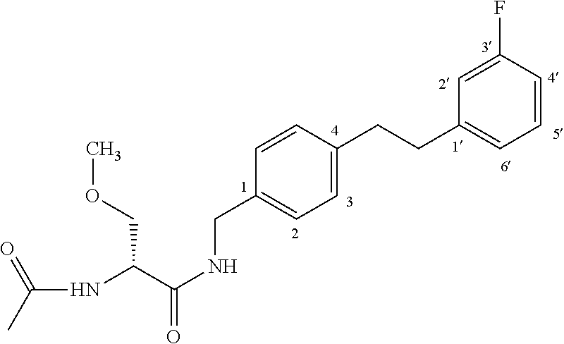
N(C(C(NCC1=CC=C(CCC2=CC=CC(F)=C2)C=C1)=O)COC)C(C)=O
